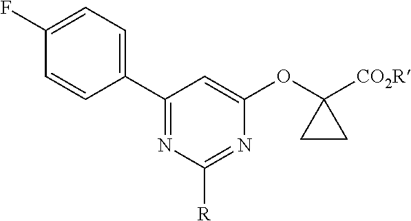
C1(F)=CC=C(C2=NC([R])=NC(OC3([CO2R])CC3)=C2)C=C1
